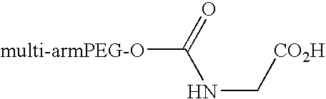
[multi-armPEG-O]C(NC[CO2H])=O
